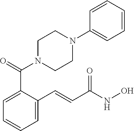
C1=C(C=CC(NO)=O)C(C(=O)N2CCN(C3=CC=CC=C3)CC2)=CC=C1
